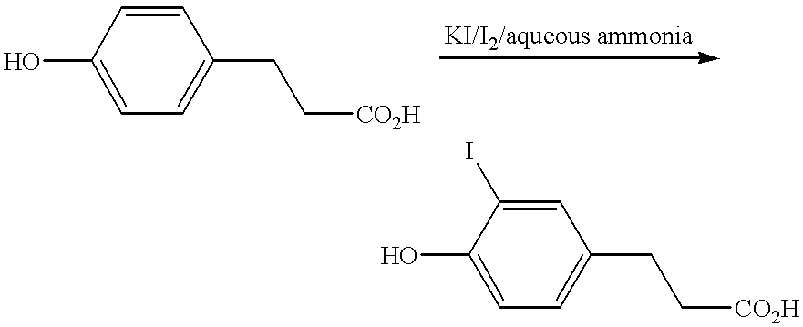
OC1=CC=C(CC[CO2H])C=C1.OC1=CC=C(CC[CO2H])C=C1I
